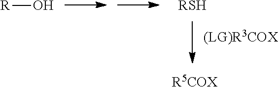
[R]O.[RSH].[R5COX]
